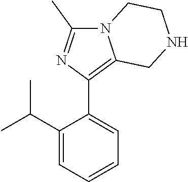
C1(C(C)C)=CC=CC=C1C1=C2N(C(C)=N1)CCNC2
